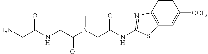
C(NC1=NC2=C(C=C([OCF3])C=C2)S1)(CN(C(CNC(CN)=O)=O)C)=O
